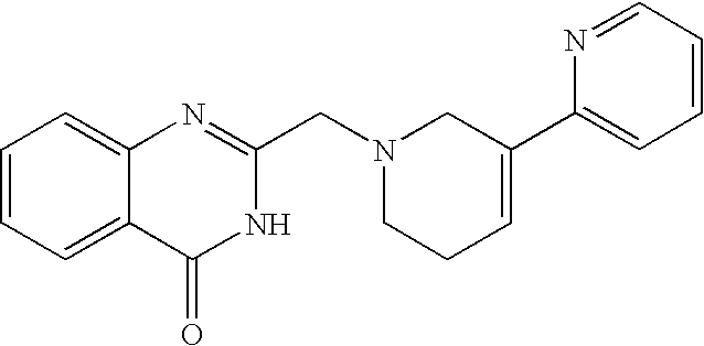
C1=CC=C2C(=C1)N=C(CN1CCC=C(C3=CC=CC=N3)C1)NC2=O
